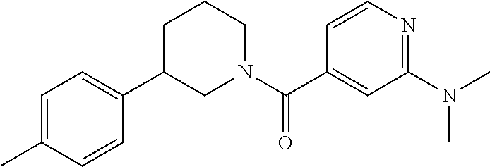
C1=C(C(N2CCCC(C3=CC=C(C)C=C3)C2)=O)C=CN=C1N(C)C
